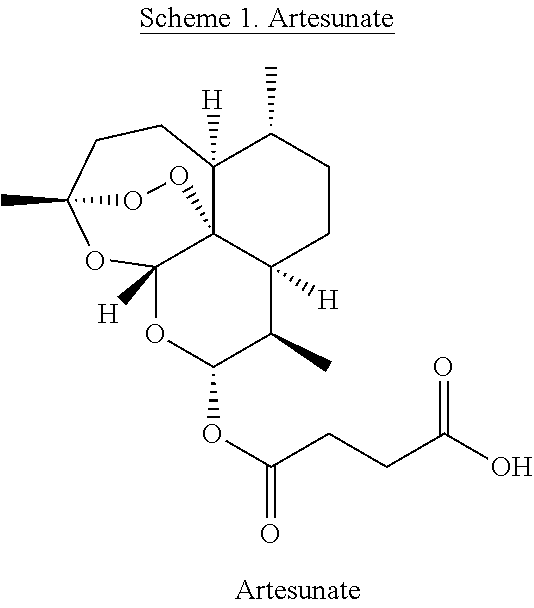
C12([H])C34C([H])(CCC1C)C(C)C(OC(CCC(O)=O)=O)OC3([H])OC(C)(CC2)OO4
